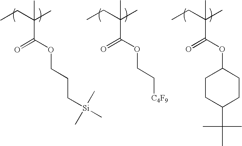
CCC(C)(C(OCCC[Si](C)(C)C)=O)C.CCC(C)(C(OCC[C4F9])=O)C.CCC(C)(C(OC1CCC(C(C)(C)C)CC1)=O)C
